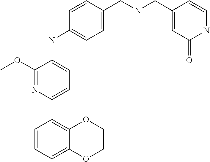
C1COC2=CC=CC(C3=CC=C(NC4=CC=C(CNCC5=CC(=O)NC=C5)C=C4)C(OC)=N3)=C2O1
